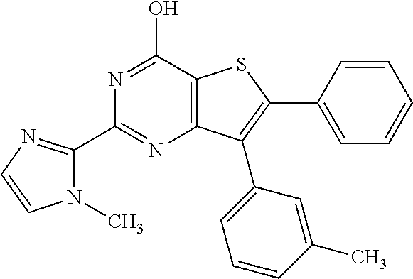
C1(C2=NC3=C(C(O)=N2)SC(C2=CC=CC=C2)=C3C2=CC=CC(C)=C2)=NC=CN1C
